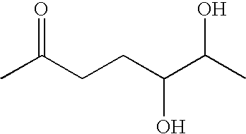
CC(CCC(C(C)O)O)=O
